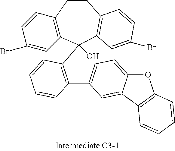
C1=CC2=C(C=C1Br)C(C1=C(C3=CC=C4OC5=C(C4=C3)C=CC=C5)C=CC=C1)(O)C1=C(C=C2)C=CC(Br)=C1
